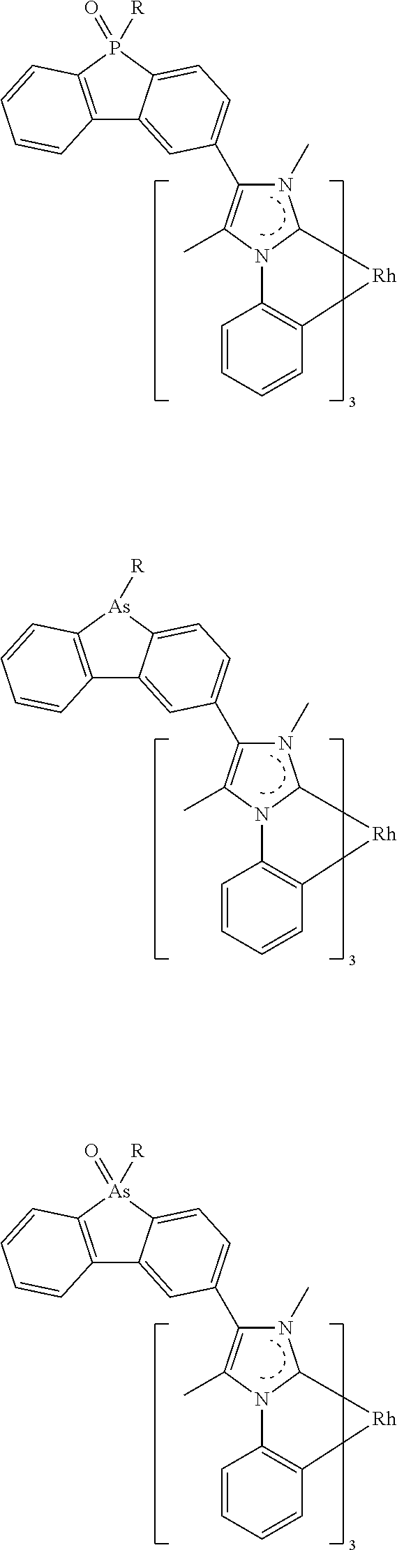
C12=C(P([R])(=O)C3=CC=C(C4=C(C)N5C(N4C)C[Rh]C4=C5C=CC=C4)C=C13)C=CC=C2.C12=C([As]([R])C3=CC=C(C4=C(C)N5C(N4C)C[Rh]C4=C5C=CC=C4)C=C13)C=CC=C2.C12=C([As]([R])(=O)C3=CC=C(C4=C(C)N5C(N4C)C[Rh]C4=C5C=CC=C4)C=C13)C=CC=C2
